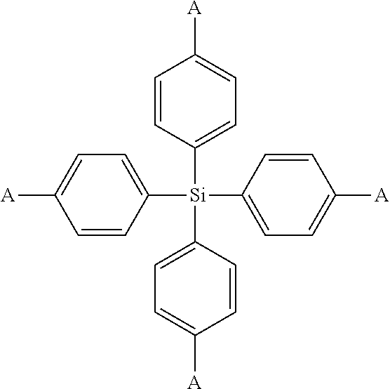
C1([Si](C2=CC=C([A])C=C2)(C2=CC=C([A])C=C2)C2=CC=C([A])C=C2)=CC=C([A])C=C1
